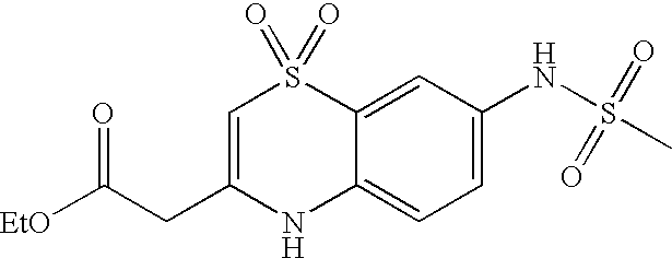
C1=C(NS(C)(=O)=O)C=C2C(=C1)NC(CC(=O)[EtO])=CS2(=O)=O
